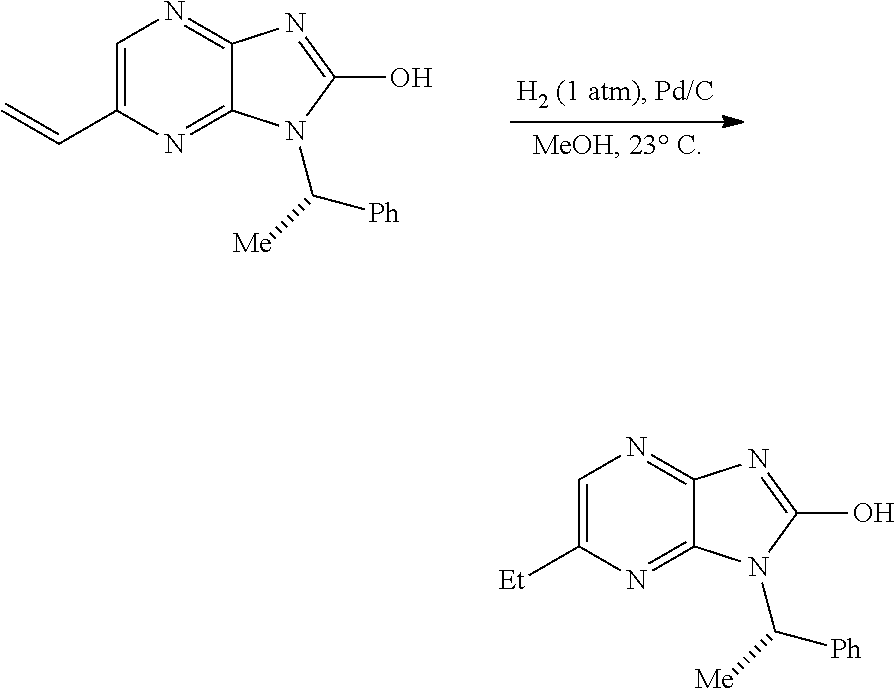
C1=C(C=C)N=C2C(=N1)N=C(O)N2C([Ph])[Me].C1=C([Et])N=C2C(=N1)N=C(O)N2C([Ph])[Me]
